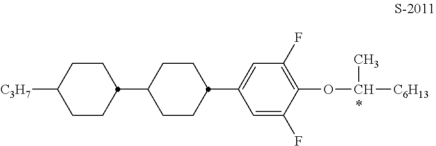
C1CC([C3H7])CCC1C1CCC(C2=CC(F)=C(OC([C6H13])C)C(F)=C2)CC1
